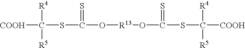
[COOH]C(SC(O[R13]OC(SC([COOH])([R4])[R5])=S)=S)([R4])[R5]
